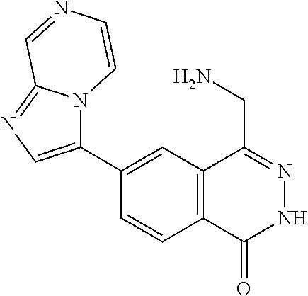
C1(C2=CN=C3N2C=CN=C3)=CC2=C(C=C1)C(=O)NN=C2CN
